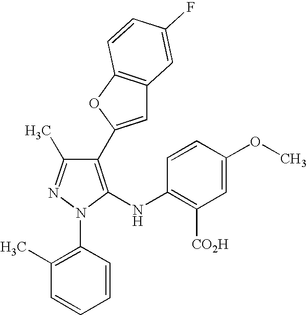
C1(C2=CC3=C(O2)C=CC(F)=C3)=C(NC2=C([CO2H])C=C(OC)C=C2)N(C2=C(C)C=CC=C2)N=C1C
